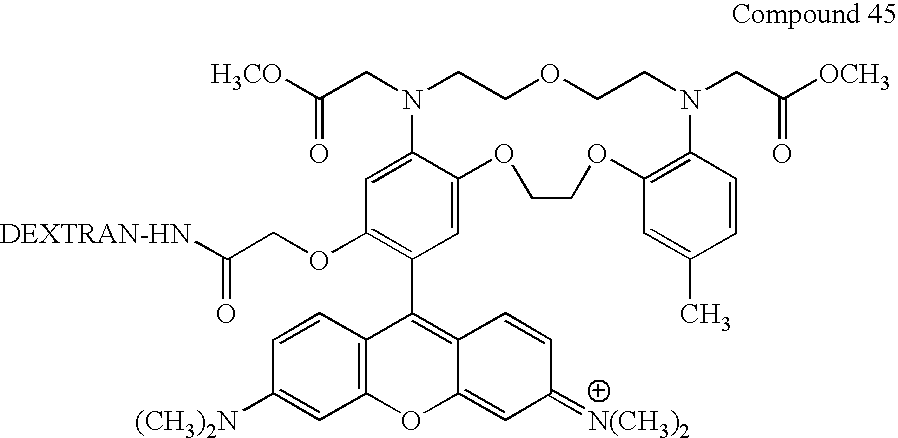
C(CN1CCOCCN(CC([OCH3])=O)C2=C(C=C(C)C=C2)OCCOC2=CC(C3=C4C(=CC(=[N(CH3)2])C=C4)OC4=C3C=CC([(CH3)2N])=C4)=C(OCC(=O)[DEXTRAN-HN])C=C12)([H3CO])=O
